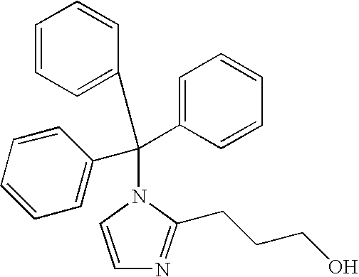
C(N1C=CN=C1CCCO)(C1=CC=CC=C1)(C1=CC=CC=C1)C1=CC=CC=C1
